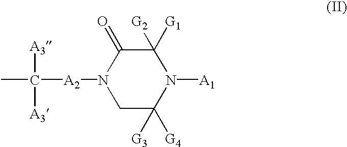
CC([A3])([A3])[A2]N1CC([G3])([G4])N([A1])C([G2])([G1])C1=O
